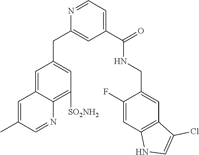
C1(C(=O)NCC2=CC3=C(C=C2F)NC=C3Cl)=CC=NC(CC2=CC([SO2NH2])=C3C(=C2)C=C(C)C=N3)=C1
